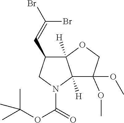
C1N(C(=O)OC(C)(C)C)C2([H])C([H])(OCC2(OC)OC)C1C=C(Br)Br
